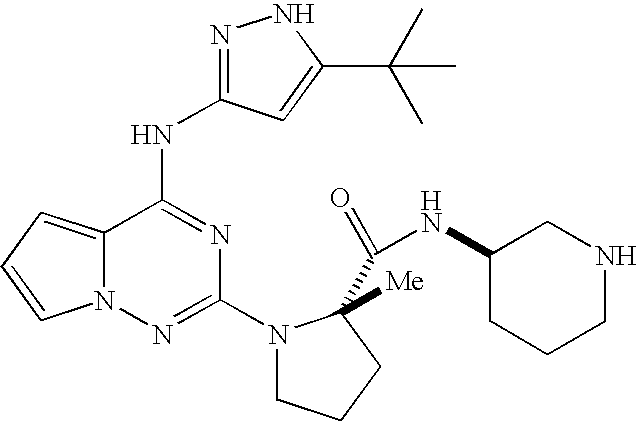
C12=CC=CN1N=C(N1CCCC1(C(=O)NC1CCCNC1)[Me])N=C2NC1=NNC(C(C)(C)C)=C1
